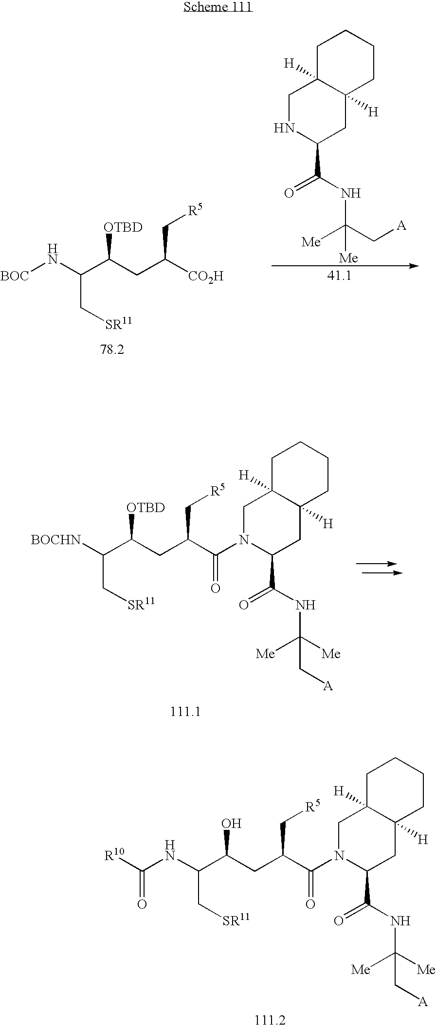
[BOC]NC(C[SR11])C(CC(C[R5])[CO2H])[OTBD].C1C2([H])C([H])(CCC1)CC(C(=O)NC([Me])(C[A])[Me])NC2.[BOCHN]C(C[SR11])C(CC(C(N1C(C(=O)NC([Me])([Me])C[A])CC2([H])C([H])(C1)CCCC2)=O)C[R5])[OTBD].N(C(C[SR11])C(CC(C(N1C(C(=O)NC([Me])([Me])C[A])CC2([H])C([H])(C1)CCCC2)=O)C[R5])O)C([R10])=O
